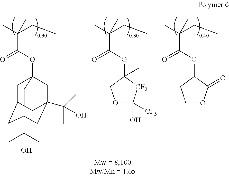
CC(CC)(C)C(OC12CC3CC(C(C)(C)O)(CC(C(C)(C)O)(C1)C3)C2)=O.CC(CC)(C)C(OC1(C)COC(O)([CF3])[CF2]1)=O.CC(CC)(C)C(OC1CCOC1=O)=O
